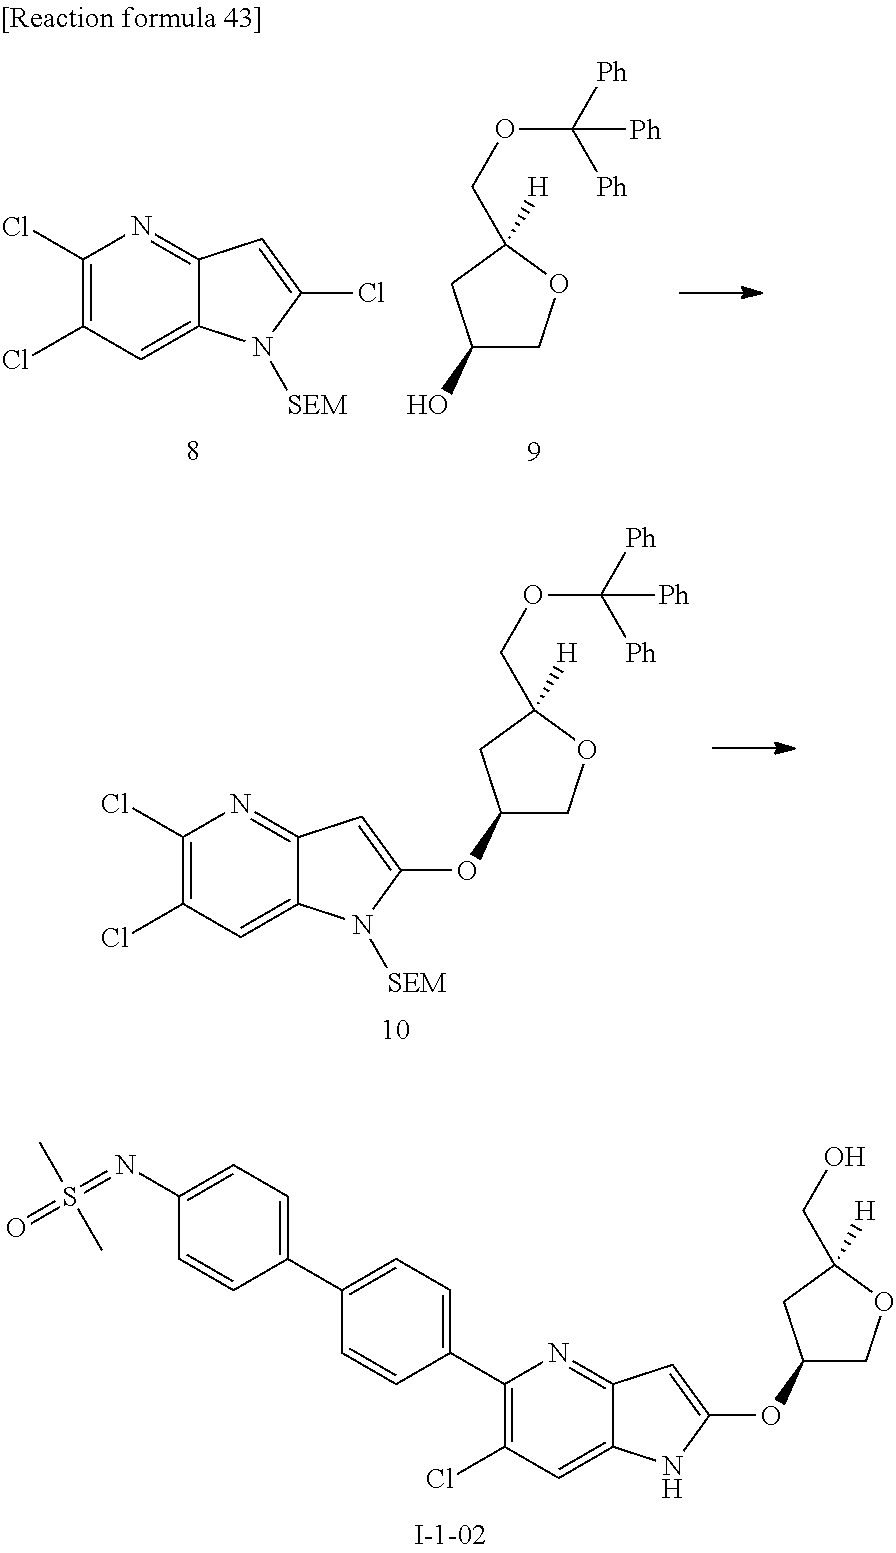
ClC1=C(Cl)C=C2C(=N1)C=C(OC1COC(COC([Ph])([Ph])[Ph])([H])C1)N2[SEM].C1(C2=C(Cl)C=C3C(=N2)C=C(OC2COC(CO)([H])C2)N3)=CC=C(C2=CC=C(N=S(=O)(C)C)C=C2)C=C1.ClC1=C(Cl)C=C2C(=N1)C=C(Cl)N2[SEM].OC1COC(COC([Ph])([Ph])[Ph])([H])C1
